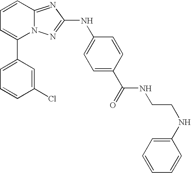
C1(C2=CC=CC3=NC(NC4=CC=C(C(=O)NCCNC5=CC=CC=C5)C=C4)=NN23)=CC=CC(Cl)=C1
